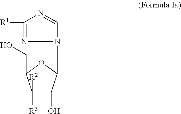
C1([R3])([R2])C(O)C(N2C=NC([R1])=N2)OC1CO
